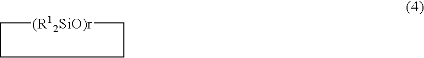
[(R12SiO)r]1CCCC1
